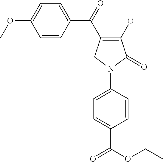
C1(O)=C(C(C2=CC=C(OC)C=C2)=O)CN(C2=CC=C(C(OCC)=O)C=C2)C1=O
